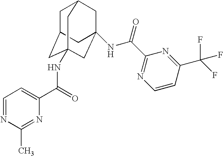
C1C2CC3(NC(C4=CC=NC(C)=N4)=O)CC(NC(C4=NC=CC(C(F)(F)F)=N4)=O)(CC1C3)C2
